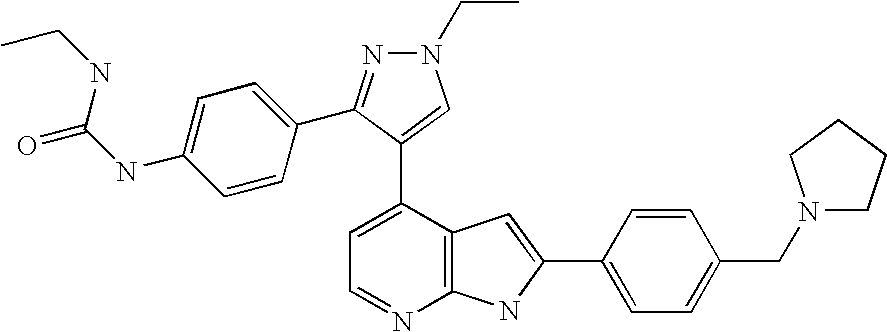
C1=C(C2=CN(CC)N=C2C2=CC=C(NC(=O)NCC)C=C2)C2=C(N=C1)NC(C1=CC=C(CN3CCCC3)C=C1)=C2
